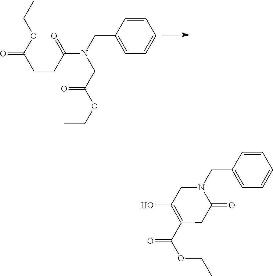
O=C(CCC(OCC)=O)N(CC1=CC=CC=C1)CC(OCC)=O.C1(O)=C(C(OCC)=O)CC(=O)N(CC2=CC=CC=C2)C1
